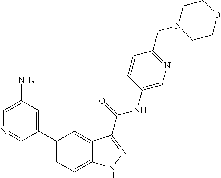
C1(N)=CN=CC(C2=CC=C3C(=C2)C(C(NC2=CN=C(CN4CCOCC4)C=C2)=O)=NN3)=C1
